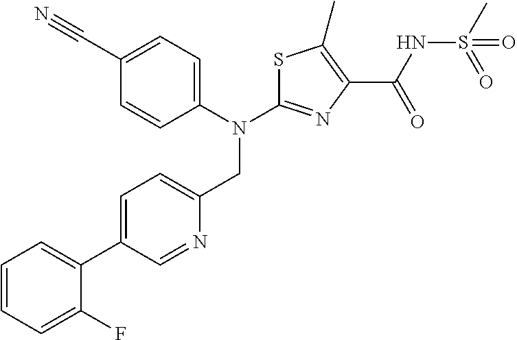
N(C1=NC(C(NS(C)(=O)=O)=O)=C(C)S1)(CC1=CC=C(C2=CC=CC=C2F)C=N1)C1=CC=C(C#N)C=C1
